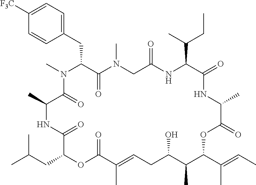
C1([F3C])=CC=C(CC2C(=O)N(C)CC(=O)NC(C(C)CC)C(=O)NC(C)C(=O)OC(C(C)=CC)C(C)C(O)CC=C(C)C(=O)OC(CC(C)C)C(=O)NC(C)C(=O)N2C)C=C1
